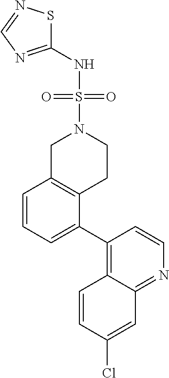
C1(NS(=O)(N2CC3=C(CC2)C(C2=C4C(=NC=C2)C=C(Cl)C=C4)=CC=C3)=O)=NC=NS1
